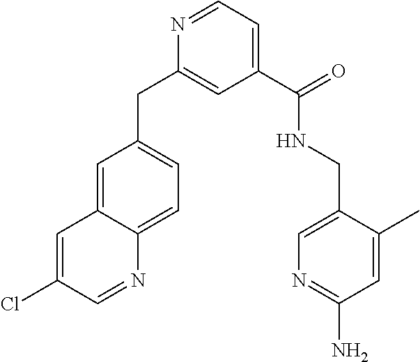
N1=CC=C(C(NCC2=CN=C(N)C=C2C)=O)C=C1CC1=CC=C2C(=C1)C=C(Cl)C=N2
